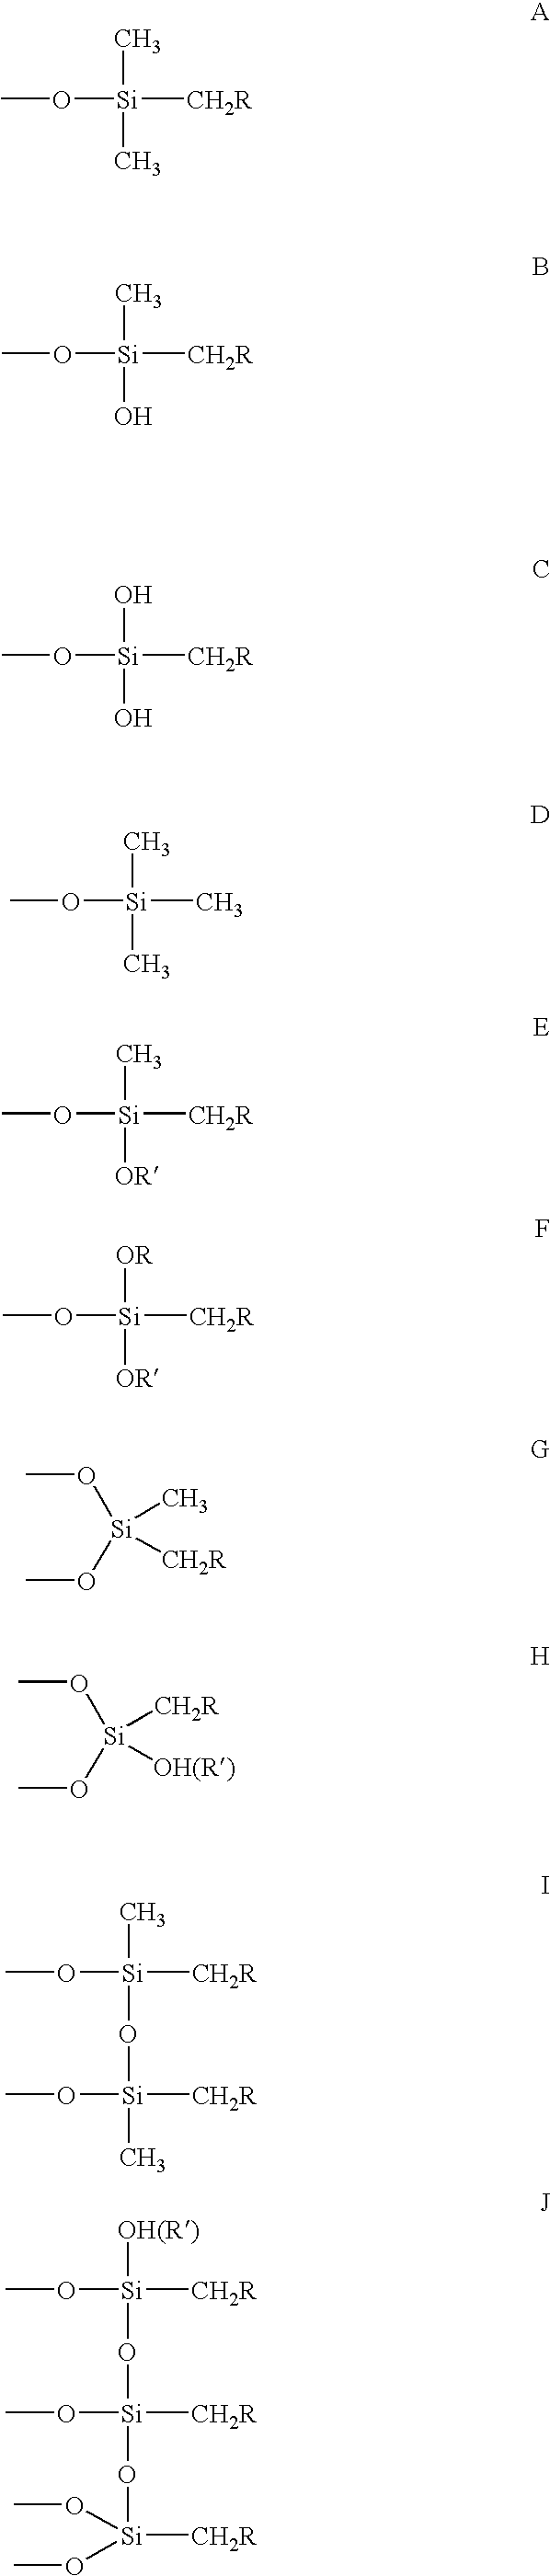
C[Si](OC)(C)[CH2R].C[Si](OC)(O)[CH2R].O[Si](OC)(O)[CH2R].C[Si](OC)(C)C.C[Si](OC)([OR])[CH2R].[OR][Si](OC)([OR])[CH2R].CO[Si](OC)(C)[CH2R].CO[Si](OC)([CH2R])[OH(R)].C[Si](OC)([CH2R])O[Si](OC)(C)[CH2R].[OH(R)][Si](OC)([CH2R])O[Si](OC)(O[Si]([CH2R])(OC)OC)[CH2R]
